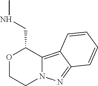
CNCC1OCCN2C1=C1C(=N2)C=CC=C1
